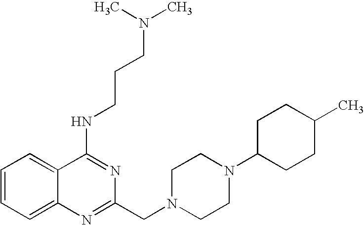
C1=CC=C2C(=C1)C(NCCCN(C)C)=NC(CN1CCN(C3CCC(C)CC3)CC1)=N2
